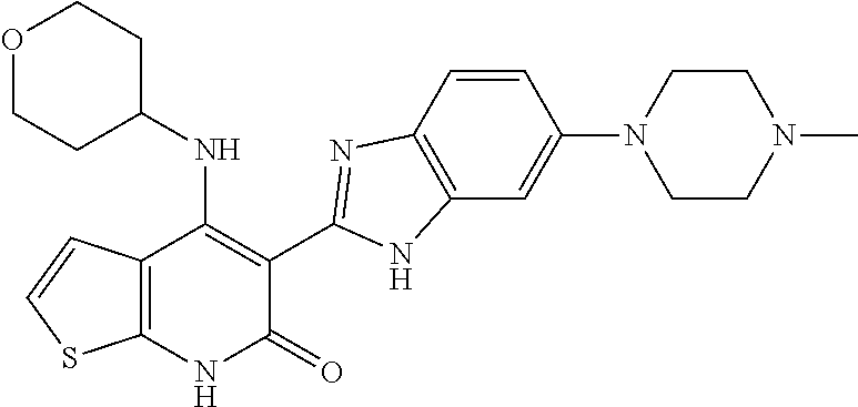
C1=CC2=C(C=C1N1CCN(C)CC1)NC(C1=C(NC3CCOCC3)C3=C(NC1=O)SC=C3)=N2
